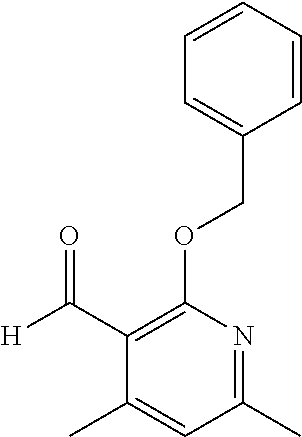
C1(C([H])=O)=C(OCC2=CC=CC=C2)N=C(C)C=C1C
